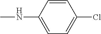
C1=CC(NC)=CC=C1Cl
